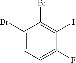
C1(Br)=CC=C(F)C(I)=C1Br
